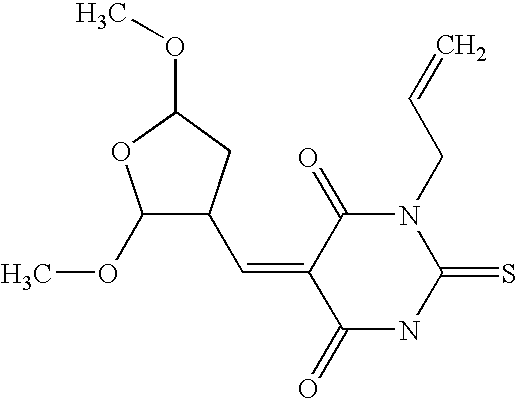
N1C(=S)N(CC=C)C(=O)C(=CC2C(OC)OC(OC)C2)C1=O
